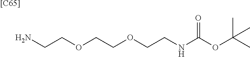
NCCOCCOCCNC(OC(C)(C)C)=O.[[C65]]
